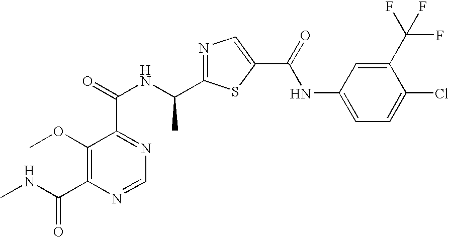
O(C1=C(C(NC)=O)N=CN=C1C(NC(C1=NC=C(C(=O)NC2=CC=C(Cl)C(C(F)(F)F)=C2)S1)C)=O)C
